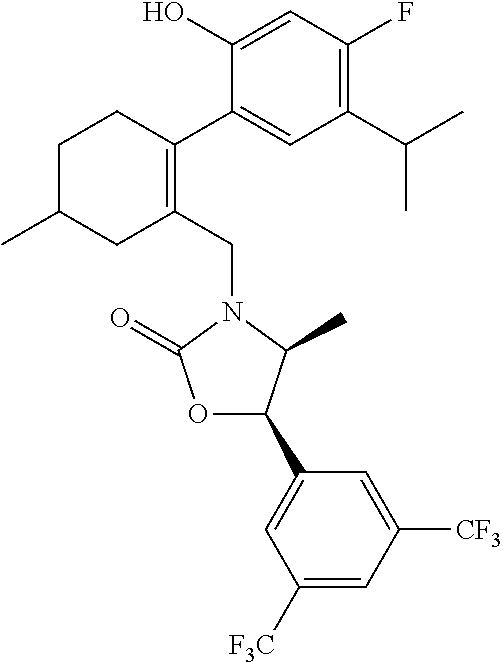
C1(CN2C(=O)OC(C3=CC([F3C])=CC([CF3])=C3)C2C)=C(C2=CC(C(C)C)=C(F)C=C2O)CCC(C)C1
